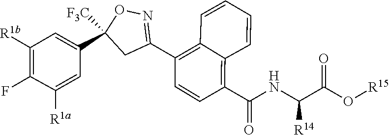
N(C([R14])C(O[R15])=O)C(C1=C2C(=C(C3=NOC(C4=CC([R1b])=C(F)C([R1a])=C4)([F3C])C3)C=C1)C=CC=C2)=O
